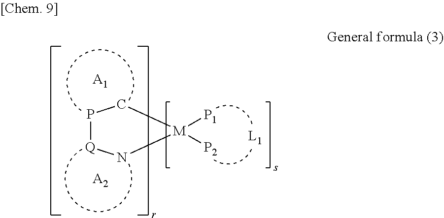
P1[Q]N[M]([P1])([P2])C1.[A1].[A2]
